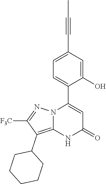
C1(O)=CC(C#CC)=CC=C1C1=CC(=O)NC2=C(C3CCCCC3)C([F3C])=NN12
